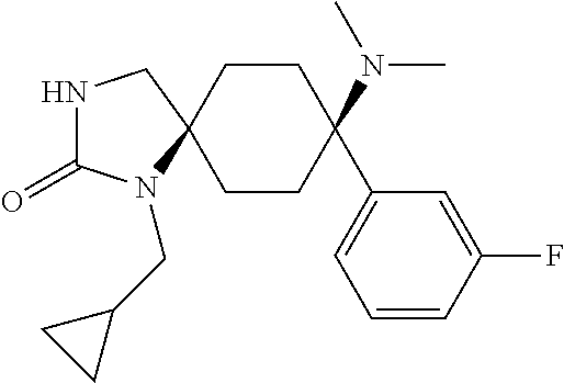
C1CC(N(C)C)(C2=CC=CC(F)=C2)CCC12CNC(=O)N2CC1CC1
